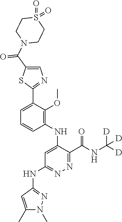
C1=C(C2=NC=C(C(N3CCS(=O)(=O)CC3)=O)S2)C(OC)=C(NC2=CC(NC3=NN(C)C(C)=C3)=NN=C2C(NC([D])([D])[D])=O)C=C1
